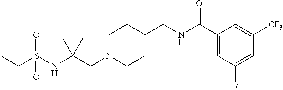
C(N1CCC(CNC(C2=CC(F)=CC([CF3])=C2)=O)CC1)C(NS(CC)(=O)=O)(C)C
